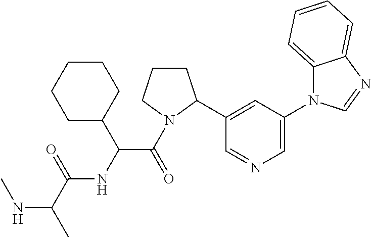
N(C(C)C(=O)NC(C(=O)N1CCCC1C1=CC(N2C3=CC=CC=C3N=C2)=CN=C1)C1CCCCC1)C
